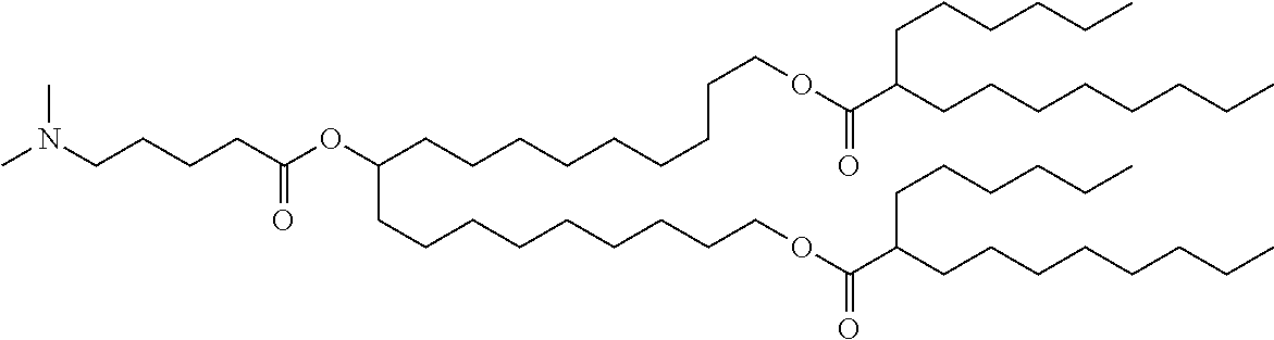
N(CCCCC(OC(CCCCCCCCCOC(C(CCCCCCCC)CCCCCC)=O)CCCCCCCCCOC(C(CCCCCCCC)CCCCCC)=O)=O)(C)C
